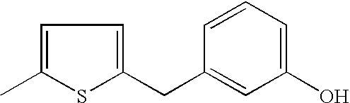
C1=C(C)SC(CC2=CC(O)=CC=C2)=C1
